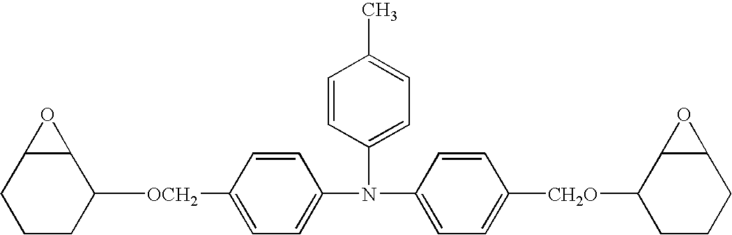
C1(N(C2=CC=C([OCH2]C3C4C(CCC3)O4)C=C2)C2=CC=C(C)C=C2)=CC=C([CH2O]C2CCCC3C2O3)C=C1
